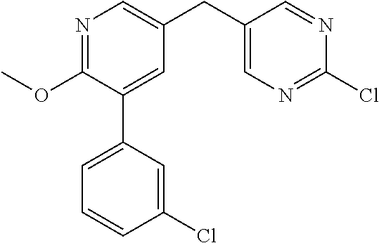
N1=C(OC)C(C2=CC=CC(Cl)=C2)=CC(CC2=CN=C(Cl)N=C2)=C1
